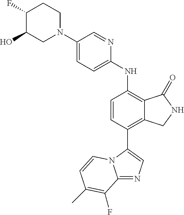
C1(N2CCC(F)C(O)C2)=CC=C(NC2=C3C(=C(C4=CN=C5N4C=CC(C)=C5F)C=C2)CNC3=O)N=C1
